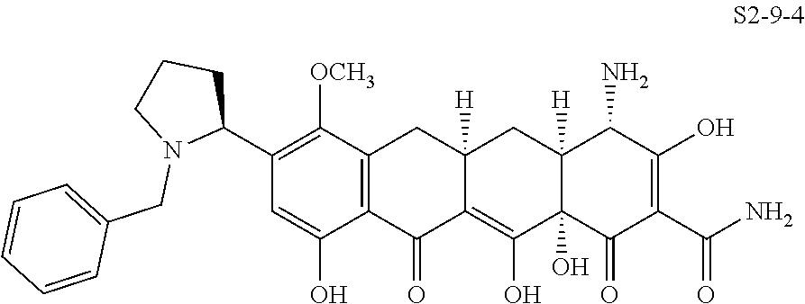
C1(C2CCCN2CC2=CC=CC=C2)=C([OCH3])C2=C(C(O)=C1)C(=O)C1=C(O)C3(O)C([H])(CC1([H])C2)C(N)C(O)=C(C(N)=O)C3=O
